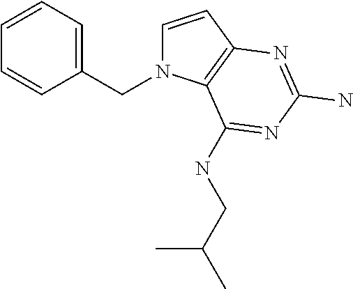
C1=CC2=C(N1CC1=CC=CC=C1)C(NCC(C)C)=NC(N)=N2
